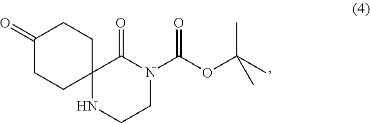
C12(NCCN(C(OC(C)(C)C)=O)C1=O)CCC(=O)CC2
